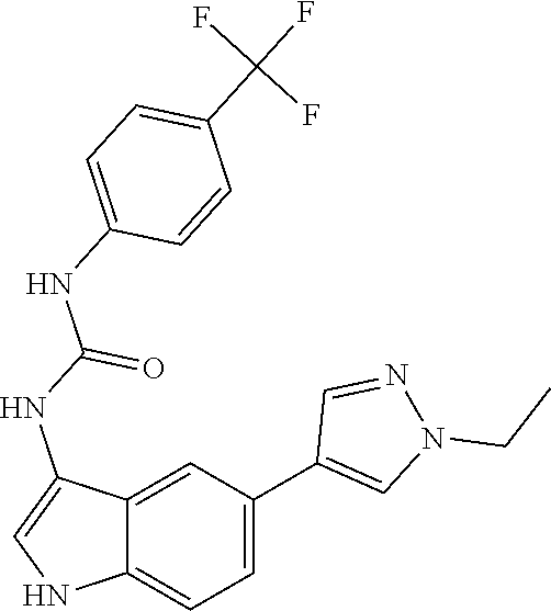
N1C=C(NC(NC2=CC=C(C(F)(F)F)C=C2)=O)C2=CC(C3=CN(CC)N=C3)=CC=C12
